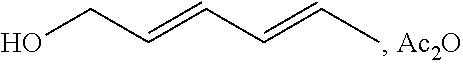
OCC=CC=CC
